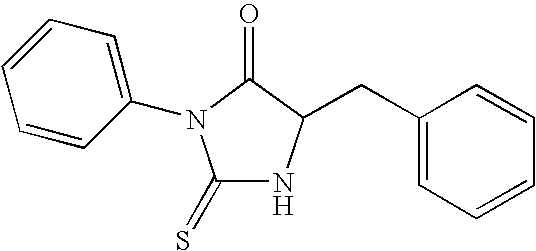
C1(=S)NC(CC2=CC=CC=C2)C(=O)N1C1=CC=CC=C1
